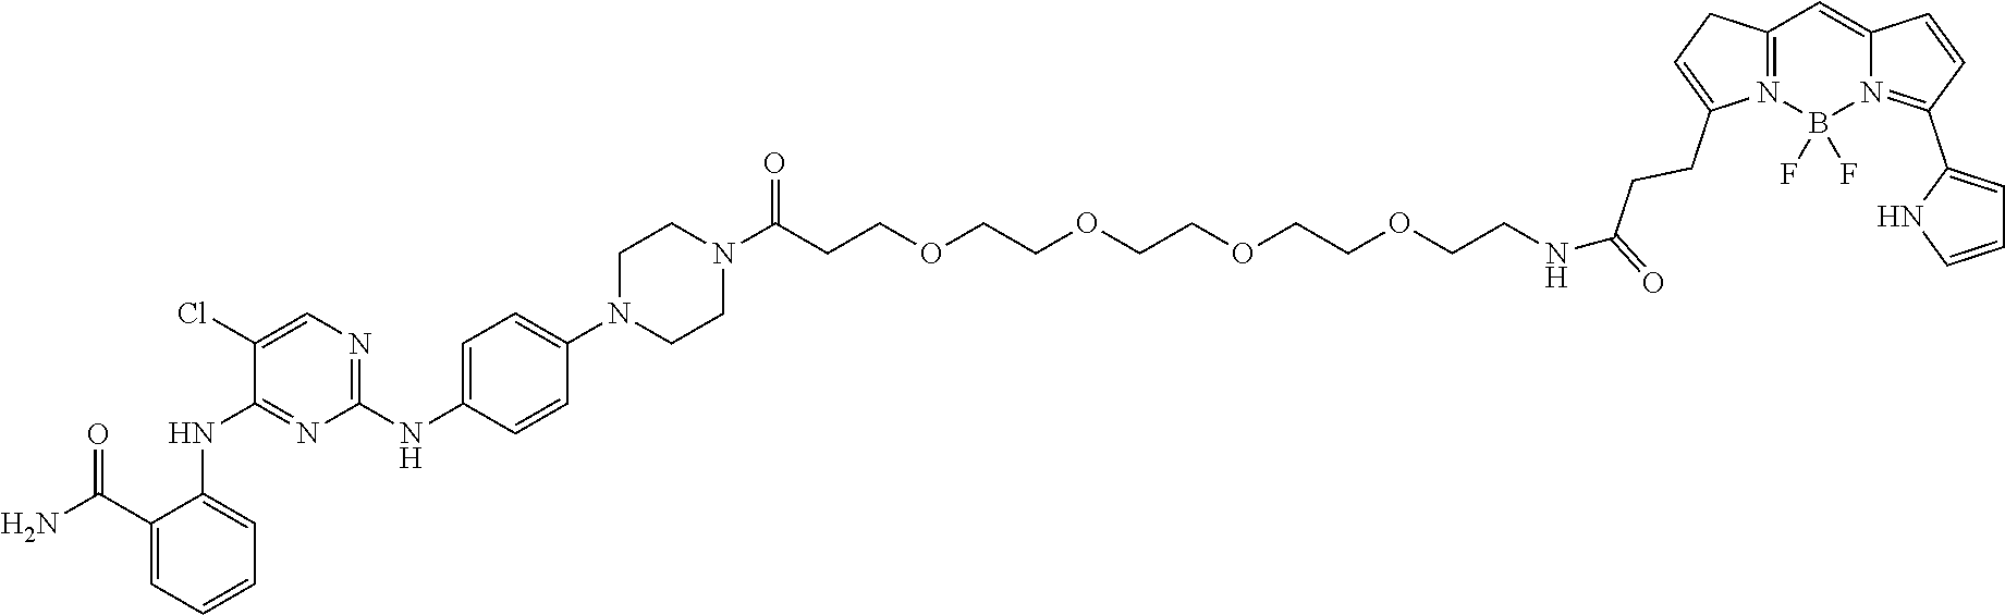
C1(C(N)=O)=CC=CC=C1NC1=NC(NC2=CC=C(N3CCN(C(CCOCCOCCOCCOCCNC(CCC4=CCC5=N4B(F)(F)N4=C(C6=CC=CN6)C=CC4=C5)=O)=O)CC3)C=C2)=NC=C1Cl
